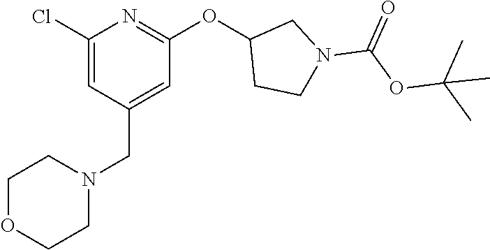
ClC1=CC(CN2CCOCC2)=CC(OC2CCN(C(=O)OC(C)(C)C)C2)=N1
